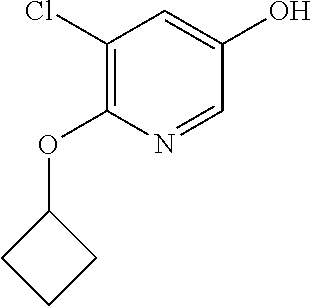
C1(Cl)=C(OC2CCC2)N=CC(O)=C1
